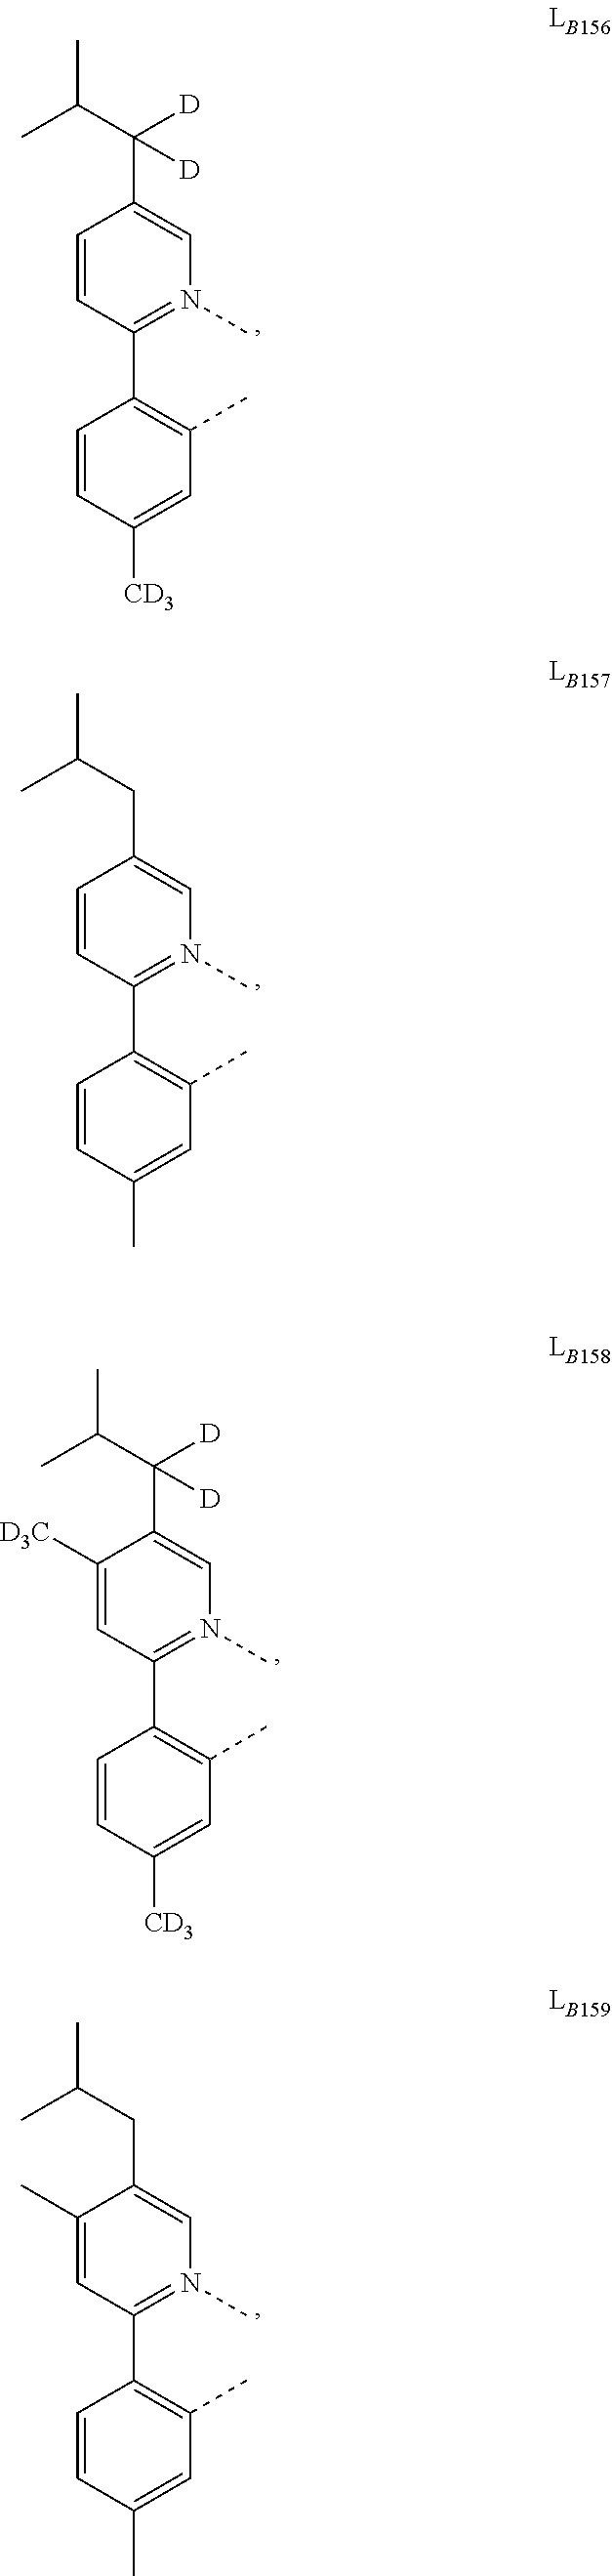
C1=CC(C2=C(C)C=C([CD3])C=C2)=N(C)C=C1C(C(C)C)([D])[D].C1=CC(C2=C(C)C=C(C)C=C2)=N(C)C=C1CC(C)C.C1([D3C])=CC(C2=C(C)C=C([CD3])C=C2)=N(C)C=C1C(C(C)C)([D])[D].C1(C)=CC(C2=C(C)C=C(C)C=C2)=N(C)C=C1CC(C)C
